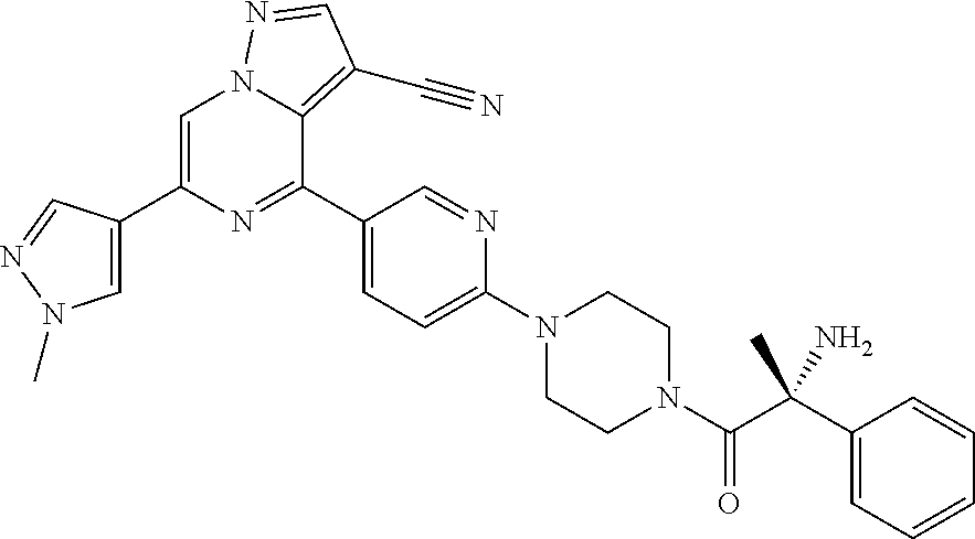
C1=C(C2=CN(C)N=C2)N=C(C2=CC=C(N3CCN(C(C(C4=CC=CC=C4)(N)C)=O)CC3)N=C2)C2=C(C#N)C=NN12
